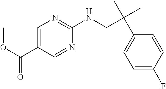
C1=C(C(OC)=O)C=NC(NCC(C)(C)C2=CC=C(F)C=C2)=N1
